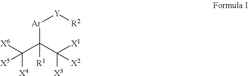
[Ar](C(C([X1])([X3])[X2])(C([X4])([X6])[X5])[R1])[Y][R2]
